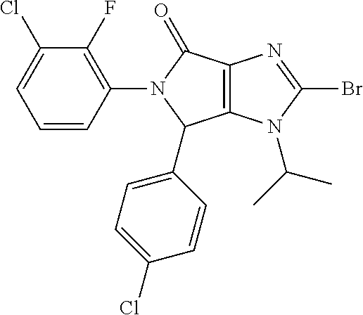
C12=C(N(C(C)C)C(Br)=N1)C(C1=CC=C(Cl)C=C1)N(C1=C(F)C(Cl)=CC=C1)C2=O
